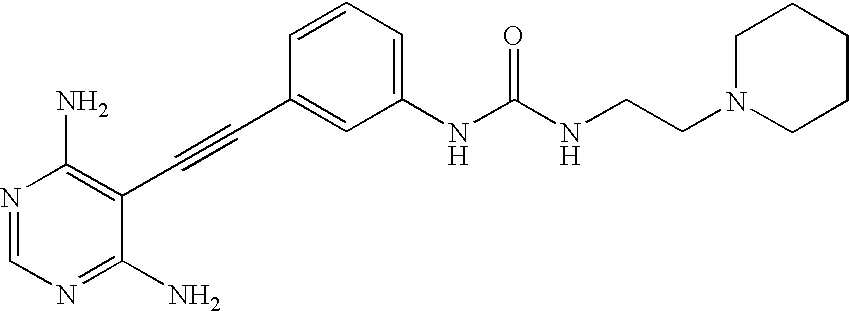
N1=CN=C(N)C(C#CC2=CC(NC(NCCN3CCCCC3)=O)=CC=C2)=C1N
